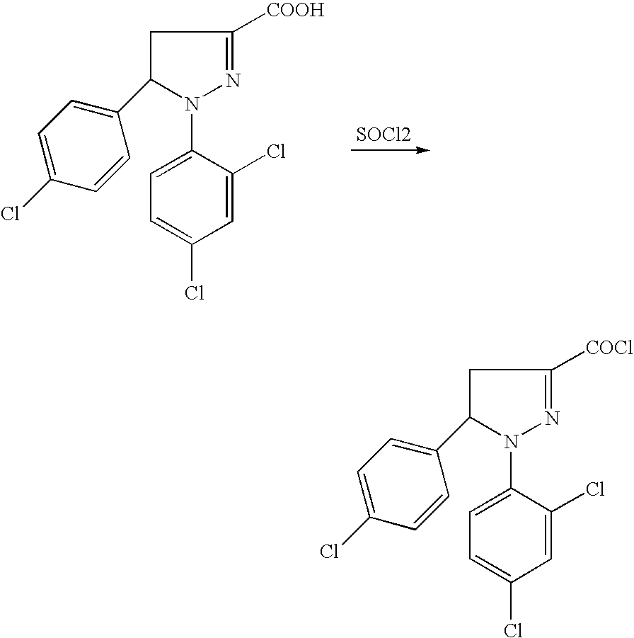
[SOCl2].C1C([COOH])=NN(C2=CC=C(Cl)C=C2Cl)C1C1=CC=C(Cl)C=C1.C1C([COCl])=NN(C2=CC=C(Cl)C=C2Cl)C1C1=CC=C(Cl)C=C1
